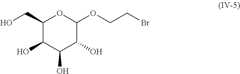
C1(CO)C(O)C(O)C(O)C(OCCBr)O1
